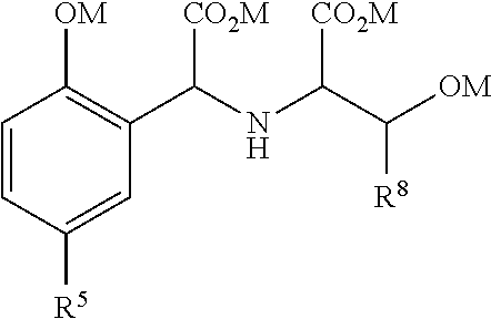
C1(C(NC(C([OM])[R8])[CO2M])[CO2M])=C([OM])C=CC([R5])=C1
